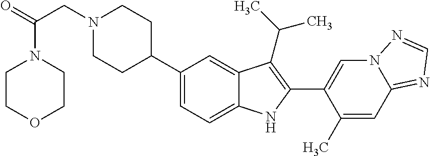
N1(CC(=O)N2CCOCC2)CCC(C2=CC=C3C(=C2)C(C(C)C)=C(C2=CN4C(=NC=N4)C=C2C)N3)CC1
